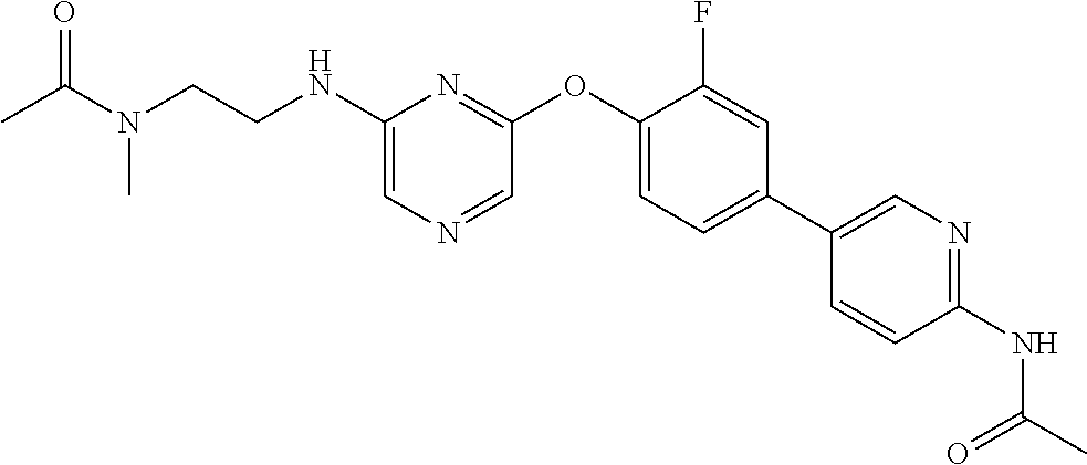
C1(NCCN(C)C(=O)C)=CN=CC(OC2=CC=C(C3=CN=C(NC(C)=O)C=C3)C=C2F)=N1
